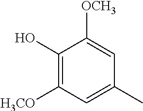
C1(O)=C([H3CO])C=C(C)C=C1[OCH3]
